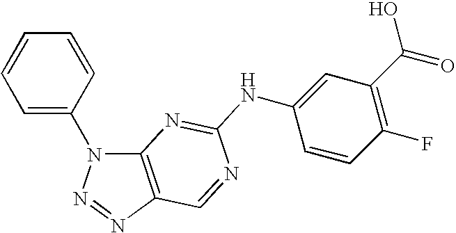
C12=C(N=NN1C1=CC=CC=C1)C=NC(NC1=CC(C(=O)O)=C(F)C=C1)=N2
